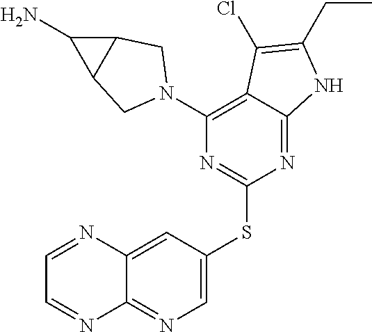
C1=NC2=CC(SC3=NC(N4CC5C(C5N)C4)=C4C(=N3)NC(CC)=C4Cl)=CN=C2N=C1
